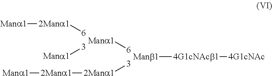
[3][Mana1].[6][2Mana1][Mana1].[6][Mana1].[3][2Mana1][2Mana1][Mana1].[Manb1][4G1cNAcb1][4G1cNAc]
